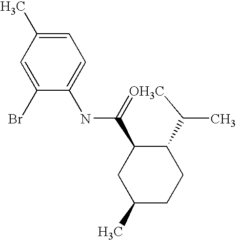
CC1=CC=C(NC2=[OH3C]C(C)C3C2CC(C)CC3)C(Br)=C1
